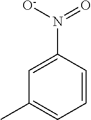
CC1=CC=CC(N(=O)[O-])=C1
